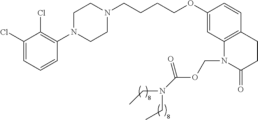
ClC1=CC=CC(N2CCN(CCCCOC3=CC4=C(C=C3)CCC(=O)N4COC(N(CC)CC)=O)CC2)=C1Cl
